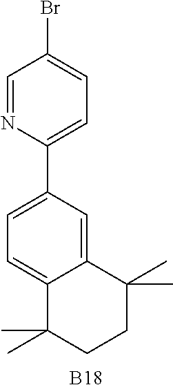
C12=CC(C3=CC=C(Br)C=N3)=CC=C1C(C)(C)CCC2(C)C.[B18]
